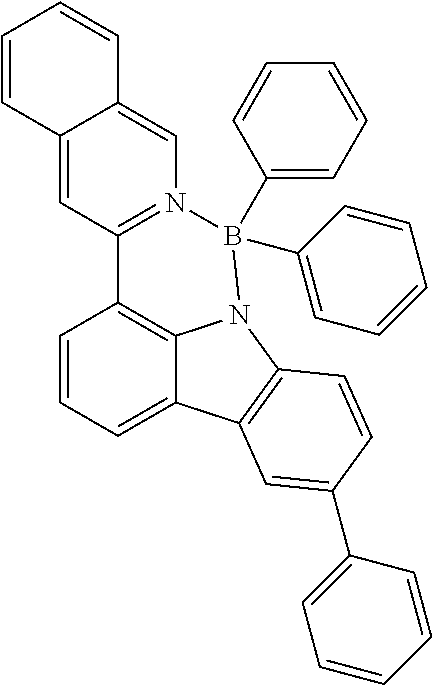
C1=CC=C2C3=C1C1=N(C=C4C(=C1)C=CC=C4)B(C1=CC=CC=C1)(C1=CC=CC=C1)N3C1=C2C=C(C2=CC=CC=C2)C=C1
